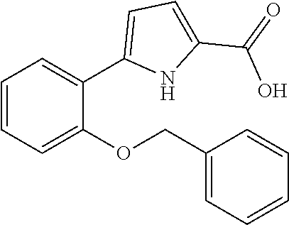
C1=CC=C(OCC2=CC=CC=C2)C(C2=CC=C(C(=O)O)N2)=C1
